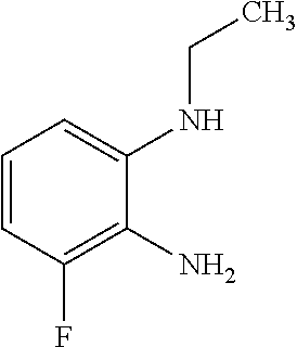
C1=CC(F)=C(N)C(NCC)=C1
